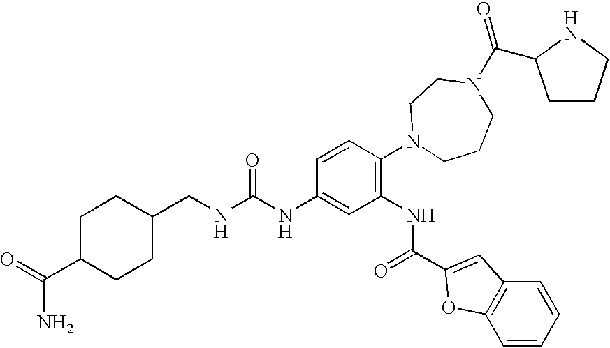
C(NC(NC1=CC(NC(=O)C2=CC3=C(C=CC=C3)O2)=C(N2CCCN(C(=O)C3CCCN3)CC2)C=C1)=O)C1CCC(C(=O)N)CC1
